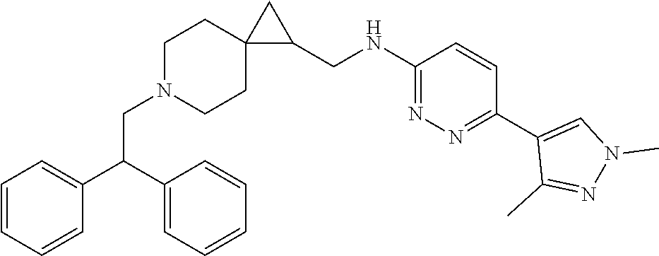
C1N(CC(C2=CC=CC=C2)C2=CC=CC=C2)CCC2(C1)C(CNC1=NN=C(C3=CN(C)N=C3C)C=C1)C2
